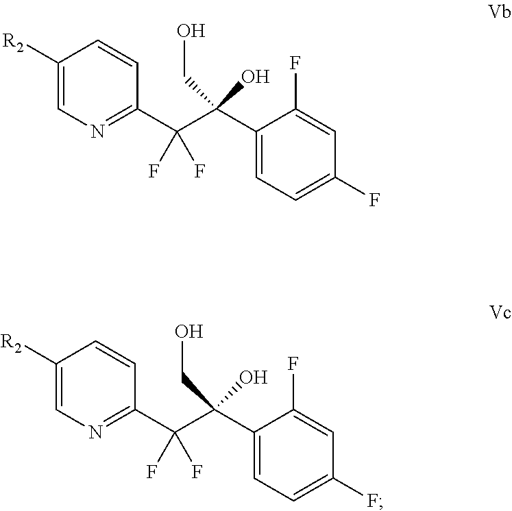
C1([R2])=CN=C(C(C(C2=CC=C(F)C=C2F)(O)CO)(F)F)C=C1.C1([R2])=CN=C(C(C(C2=CC=C(F)C=C2F)(O)CO)(F)F)C=C1
